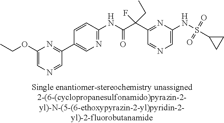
C1=C(NS(=O)(=O)C2CC2)N=C(C(C(NC2=NC=C(C3=NC(OCC)=CN=C3)C=C2)=O)(F)CC)C=N1
